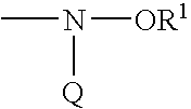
CN([OR1])[Q]
